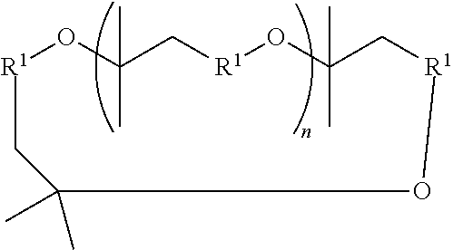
[R1]1OC(C)(C)C[R1]OC(C)(C)C[R1]OC(C)(C)C1
